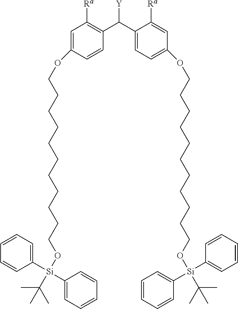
O(C1=CC([Ra])=C(C(C2=CC=C(OCCCCCCCCCCCO[Si](C(C)(C)C)(C3=CC=CC=C3)C3=CC=CC=C3)C=C2[Ra])[Y])C=C1)CCCCCCCCCCCO[Si](C(C)(C)C)(C1=CC=CC=C1)C1=CC=CC=C1
